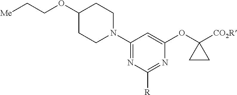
C1(N2CCC(OCC[Me])CC2)=NC([R])=NC(OC2([CO2R])CC2)=C1
